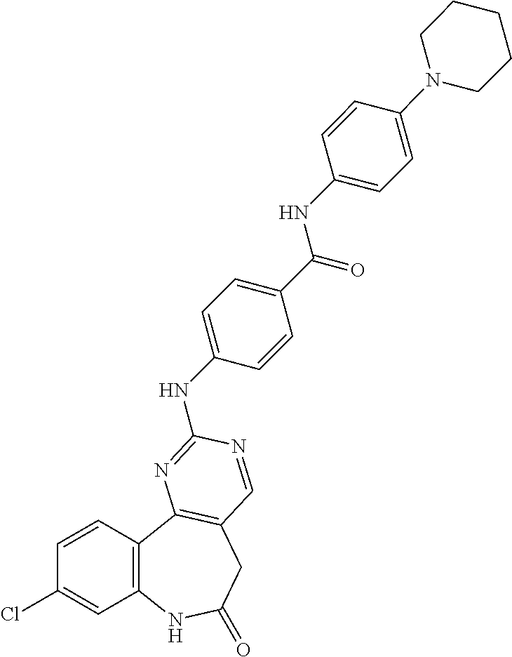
C1(Cl)=CC2=C(C=C1)C1=C(CC(=O)N2)C=NC(NC2=CC=C(C(=O)NC3=CC=C(N4CCCCC4)C=C3)C=C2)=N1
